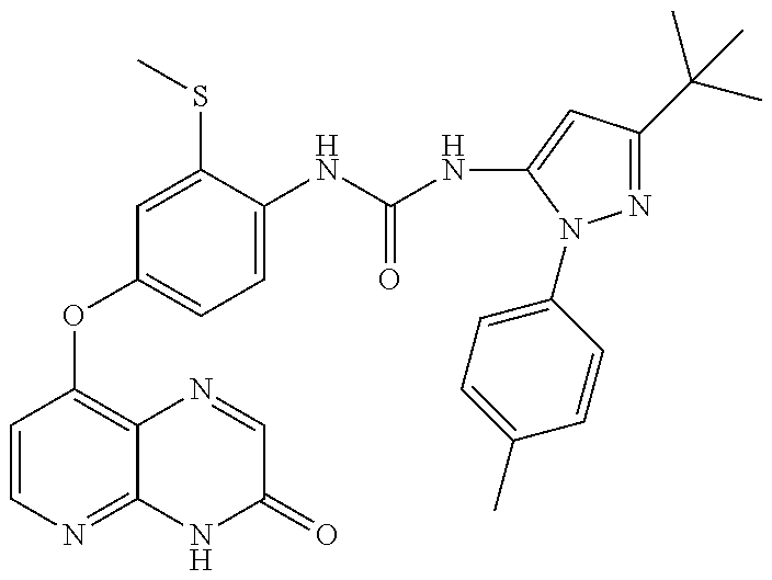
C1=CN=C2C(=C1OC1=CC=C(NC(=O)NC3=CC(C(C)(C)C)=NN3C3=CC=C(C)C=C3)C(SC)=C1)N=CC(=O)N2
